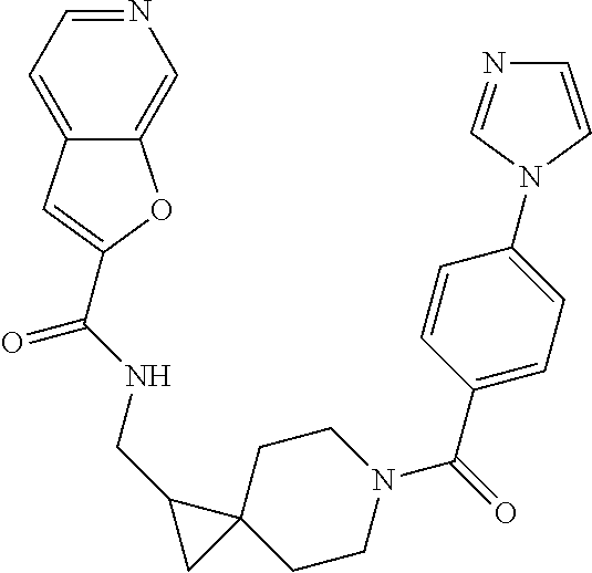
C(NCC1CC12CCN(C(C1=CC=C(N3C=NC=C3)C=C1)=O)CC2)(=O)C1=CC2=CC=NC=C2O1
